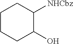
C1CCC(O)C([NHCbz])C1
